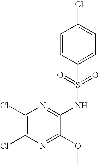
C1(Cl)=C(Cl)N=C(OC)C(NS(C2=CC=C(Cl)C=C2)(=O)=O)=N1
